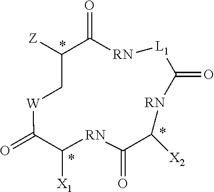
[Z]C1C(=O)[RN][L1]C(=O)[RN]C([X2])C(=O)[RN]C([X1])C(=O)[W]C1
